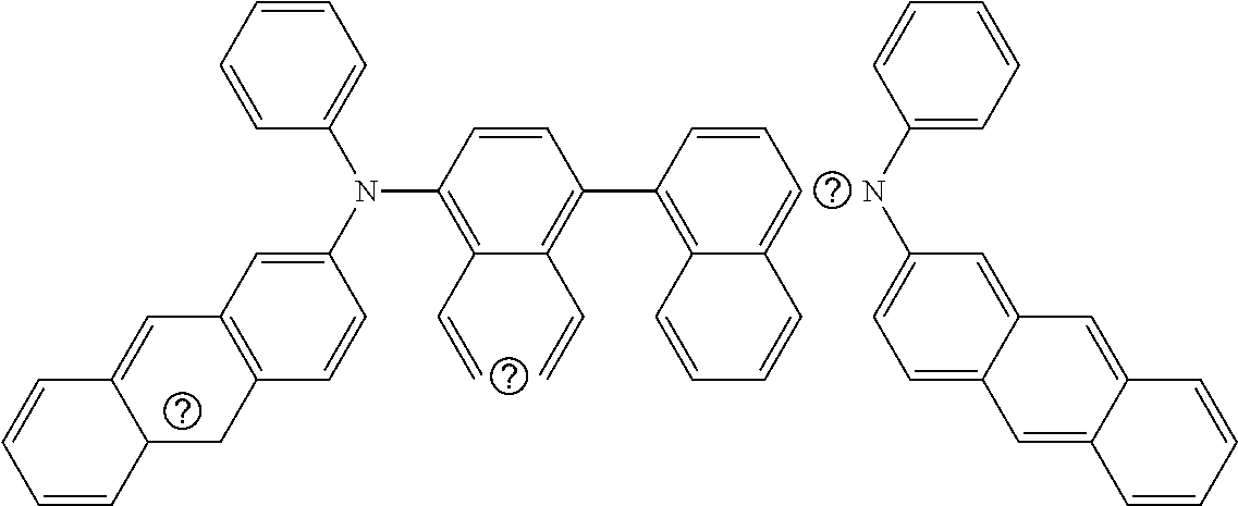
C1=CC=CC(N(C2=CC3=C(C=C2)CC2C(=C3)C=CC=C2)C2=C(C=C)C(C=C)=C(C3=C4C(=CC=C3)C=CC=C4)C=C2)=C1.N(C1=CC=CC=C1)C1=CC=C2C(=C1)C=C1C(=C2)C=CC=C1
